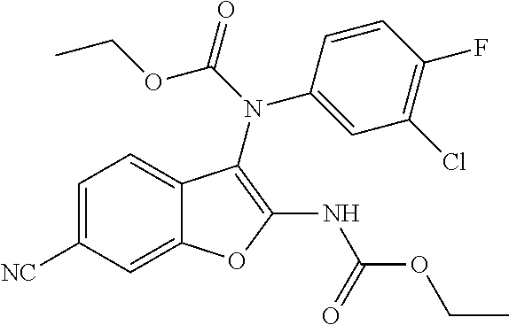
C12=CC([NC])=CC=C1C(N(C1=CC(Cl)=C(F)C=C1)C(OCC)=O)=C(NC(OCC)=O)O2
